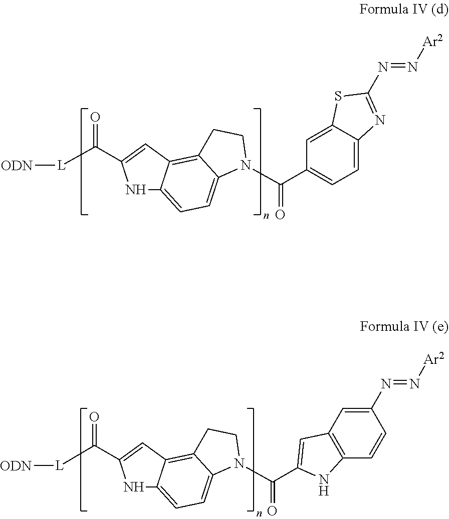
C(N1C2=CC=C3NC(C([L][ODN])=O)=CC3=C2CC1)(=O)C1=CC=C2C(=C1)SC(N=N[Ar2])=N2.C(N1C2=CC=C3NC(C([L][ODN])=O)=CC3=C2CC1)(=O)C1=CC2=C(C=CC(N=N[Ar2])=C2)N1
